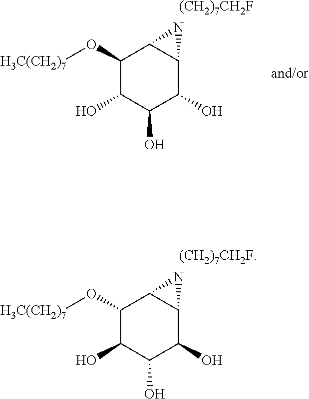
C1(O[H3C(CH2)7])C(O)C(O)C(O)C2C1N2.[(CH2)7CH2F].C1(O[H3C(CH2)7])C(O)C(O)C(O)C2C1N2.[(CH2)7CH2F]
